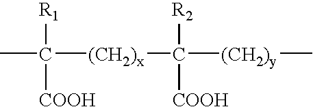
CC([(CH2)x]C([(CH2)y]C)([COOH])[R2])([COOH])[R1]
